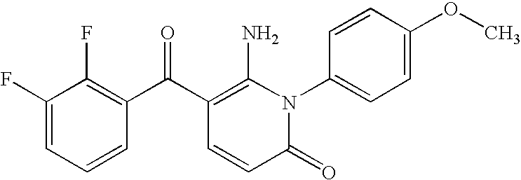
C1(F)=CC=CC(C(C2=C(N)N(C3=CC=C(OC)C=C3)C(=O)C=C2)=O)=C1F
